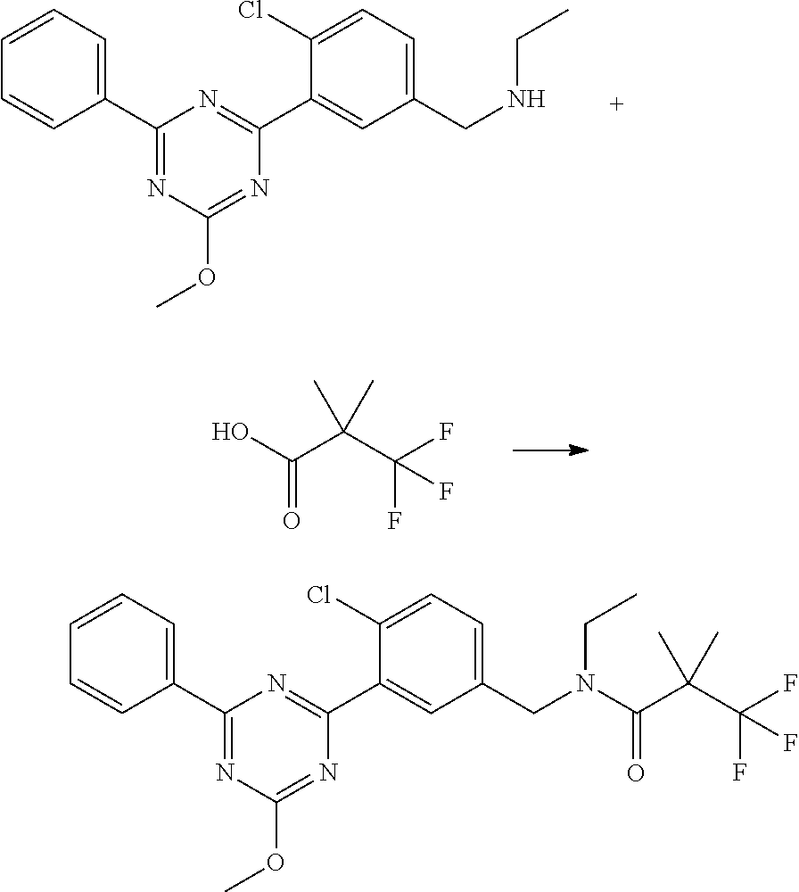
COC1=NC(C2=CC(CNCC)=CC=C2Cl)=NC(C2=CC=CC=C2)=N1.OC(C(C(F)(F)F)(C)C)=O.COC1=NC(C2=CC(CN(CC)C(C(C(F)(F)F)(C)C)=O)=CC=C2Cl)=NC(C2=CC=CC=C2)=N1
